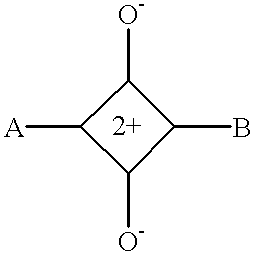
C1([A])C([O-])C(B)C1[O-].[2+]
